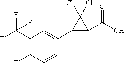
C1=CC(C2C(C(O)=O)C2(Cl)Cl)=CC(C(F)(F)F)=C1F
